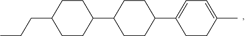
C1CC(C2CCC(C3=CC=C(C)CC3)CC2)CCC1CCC
